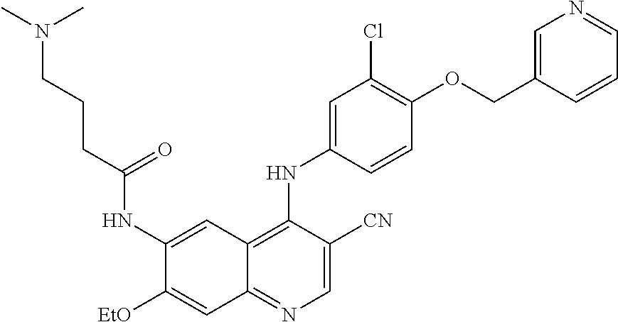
C1=C([CN])C(NC2=CC(Cl)=C(OCC3=CN=CC=C3)C=C2)=C2C(=N1)C=C([EtO])C(NC(CCCN(C)C)=O)=C2
